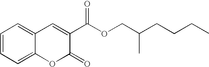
C1=CC=C2C(=C1)C=C(C(OCC(CCCC)C)=O)C(=O)O2
